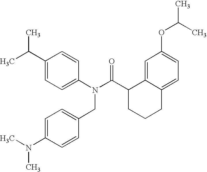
C1(C(C)C)=CC=C(N(C(C2CCCC3=CC=C(OC(C)C)C=C23)=O)CC2=CC=C(N(C)C)C=C2)C=C1
